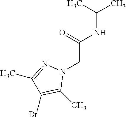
N1(CC(=O)NC(C)C)N=C(C)C(Br)=C1C
